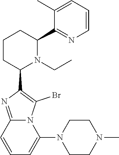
C1CC(C2=C(Br)N3C(=N2)C=CC=C3N2CCN(C)CC2)N(CC)C(C2=NC=CC=C2C)C1
